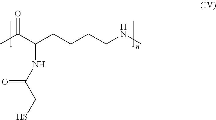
CC(C(CCCCNC)NC(CS)=O)=O
